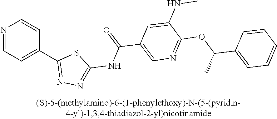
N1=CC=C(C2=NN=C(NC(=O)C3=CN=C(OC(C4=CC=CC=C4)C)C(NC)=C3)S2)C=C1
